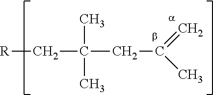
[R]CC(CC(C)=C)(C)C
